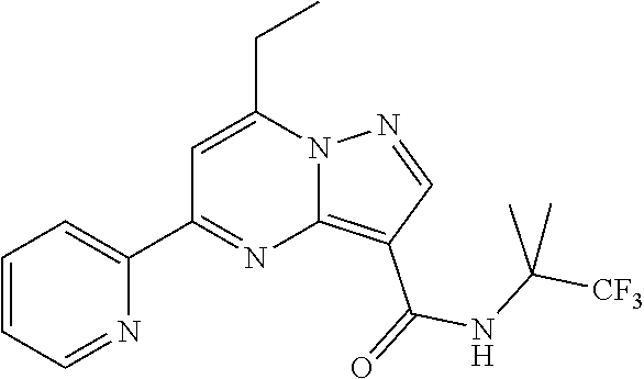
C12=C(C(=O)NC([CF3])(C)C)C=NN1C(CC)=CC(C1=CC=CC=N1)=N2
